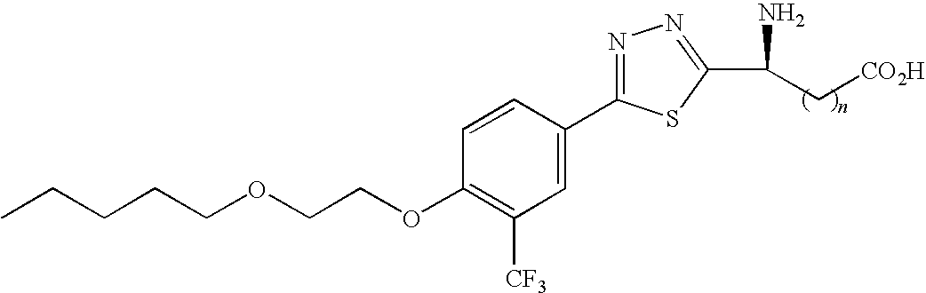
C(OC1=C([CF3])C=C(C2=NN=C(C(N)C[CO2H])S2)C=C1)COCCCCC
